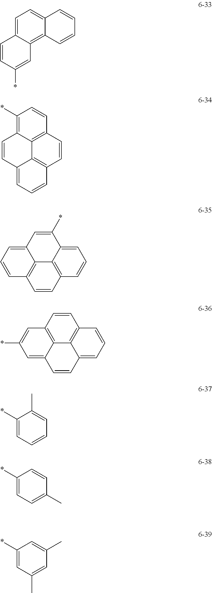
C1=C2C(=C3C(=C1)C=CC=C3)C=C(*)C=C2.C1(*)=C2C3=C(C=C1)C=CC1=C3C(=CC=C1)C=C2.C1=C2C3=C(C=C1)C=CC1=C3C(=CC=C1)C=C2*.C1=CC=C2C3=C1C=CC1=C3C(=CC(*)=C1)C=C2.C1(*)=CC=CC=C1C.C1(*)=CC=C(C)C=C1.C1(*)=CC(C)=CC(C)=C1
